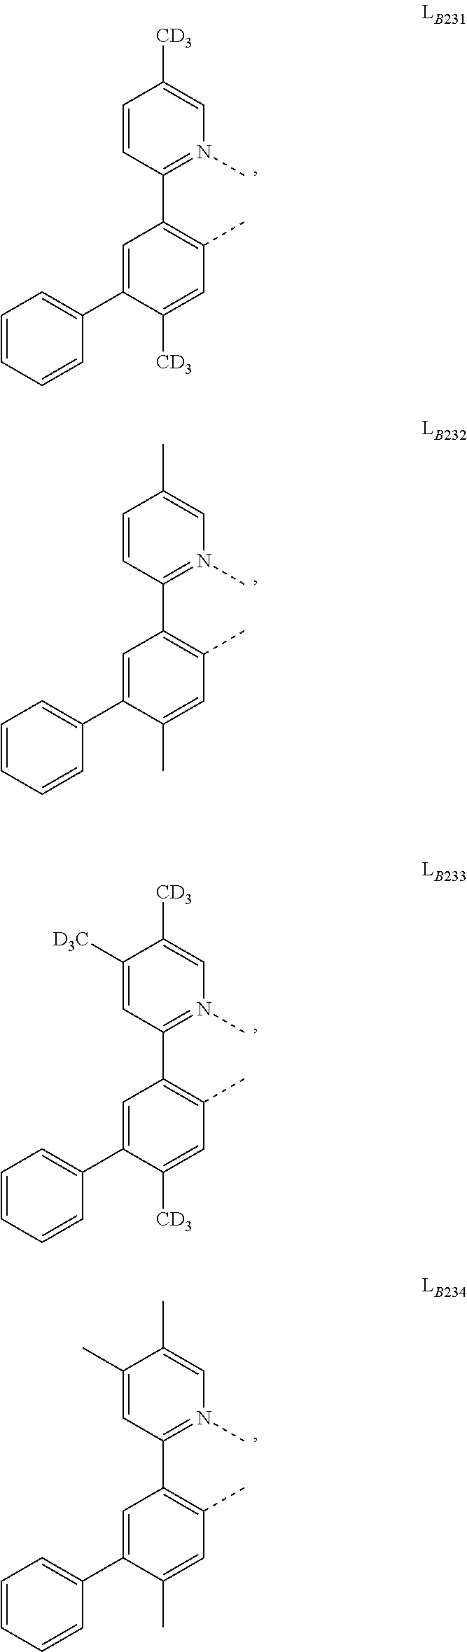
C1=CC(C2=C(C)C=C([CD3])C(C3=CC=CC=C3)=C2)=N(C)C=C1[CD3].C1=CC(C2=C(C)C=C(C)C(C3=CC=CC=C3)=C2)=N(C)C=C1C.C1([D3C])=CC(C2=C(C)C=C([CD3])C(C3=CC=CC=C3)=C2)=N(C)C=C1[CD3].C1(C)=CC(C2=C(C)C=C(C)C(C3=CC=CC=C3)=C2)=N(C)C=C1C
